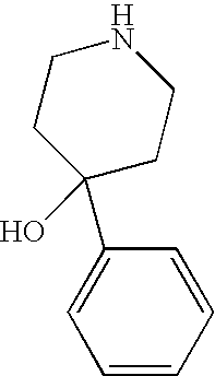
C1=CC=CC(C2(O)CCNCC2)=C1
